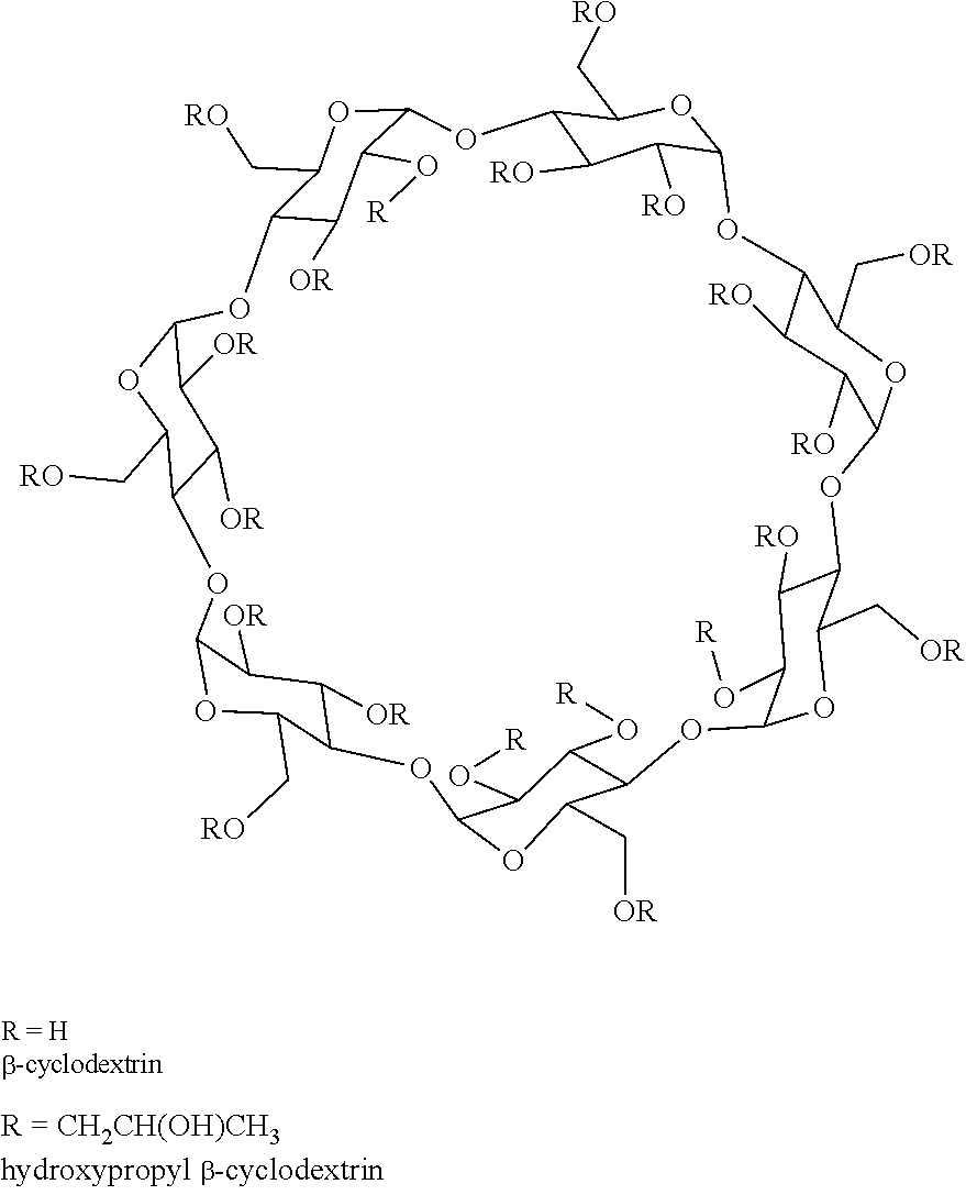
O([R])C1C(O[R])C2C(C[OR])OC1OC1C(C[RO])OC(C([OR])C1[OR])OC1C(C[RO])OC(C([OR])C1[OR])OC1C(C[RO])OC(OC3C([RO])C([RO])C(OC4C([RO])C([RO])C(OC5C([RO])C(O[R])C(O2)OC5C[OR])OC4C[OR])OC3C[RO])C(O[R])C1[OR]
